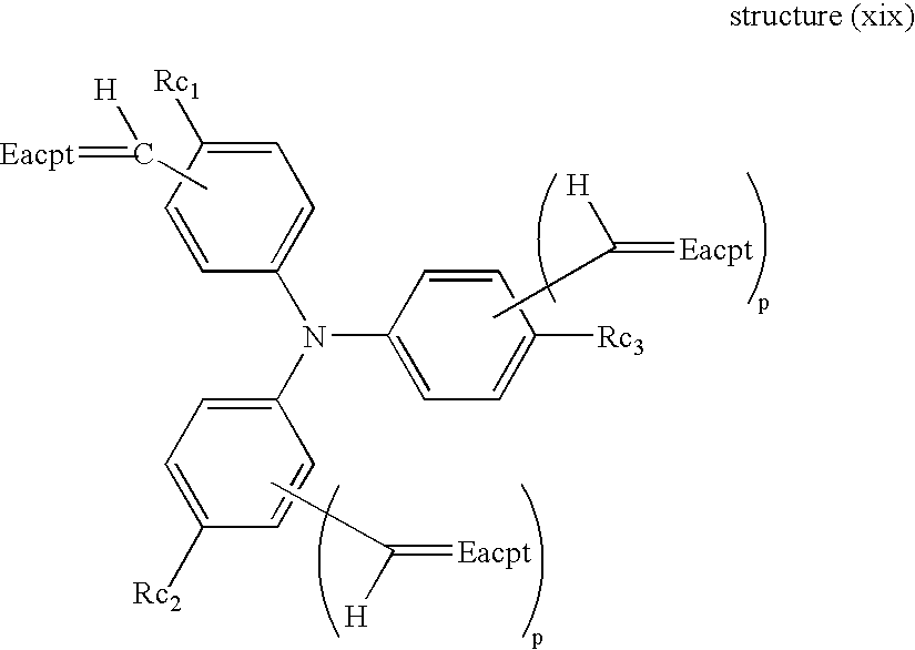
CC(=[Eacpt])[H].CC(=[Eacpt])[H].C1=C(N(C2=CC=C([Rc1])C=C2)C2=CC=C([Rc2])C=C2)C=CC([Rc3])=C1.CC(=[Eacpt])[H]
